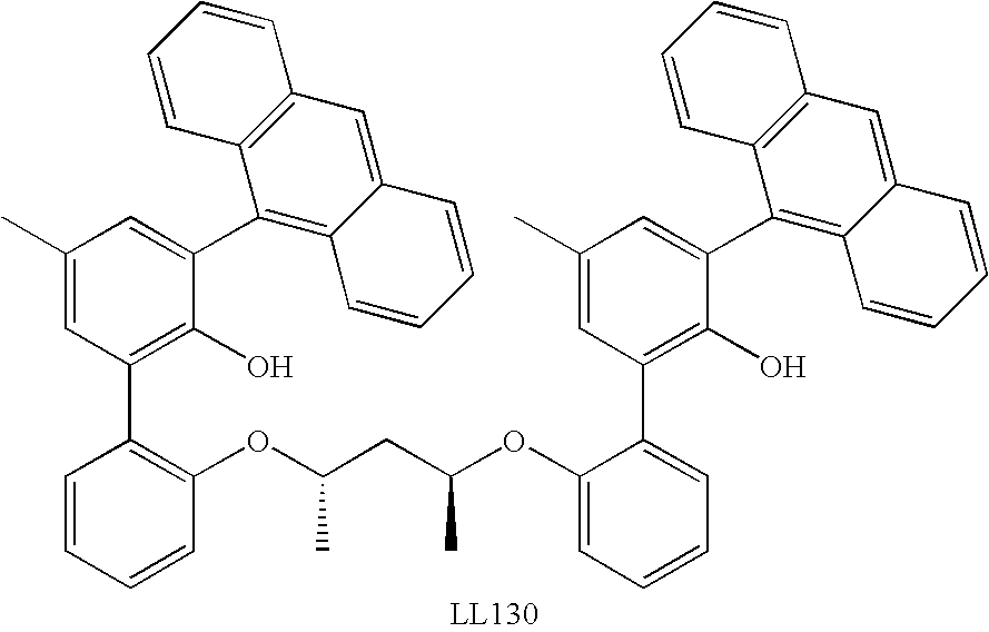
C1(OC(CC(OC2=C(C3=C(O)C(C4=C5C(=CC6=C4C=CC=C6)C=CC=C5)=CC(C)=C3)C=CC=C2)C)C)=CC=CC=C1C1=C(O)C(C2=C3C(=CC4=C2C=CC=C4)C=CC=C3)=CC(C)=C1
